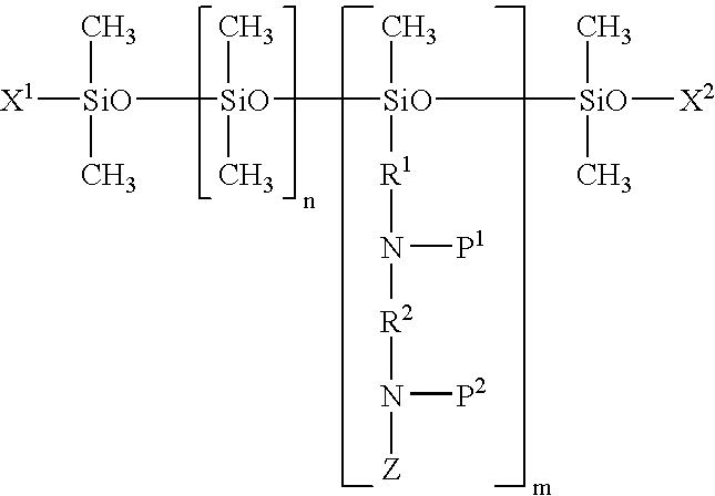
[X1][SiO](C)(C)[SiO](C)(C)[SiO](C)([R1]N([P1])[R2]N([P2])[Z])[SiO](C)(C)[X2]
